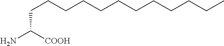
C(CCCCCCCCCCC)C(N)[COOH]
